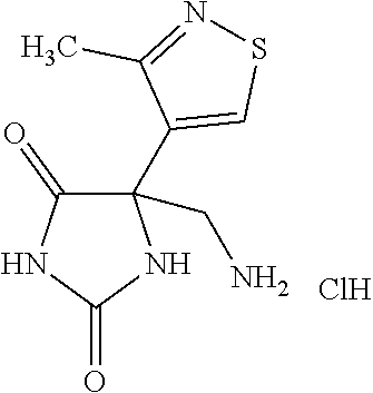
C1(C2=CSN=C2C)(CN)C(=O)NC(=O)N1.Cl
